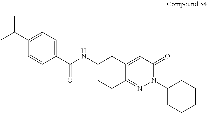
C1(C(C)C)=CC=C(C(NC2CCC3=NN(C4CCCCC4)C(=O)C=C3C2)=O)C=C1
